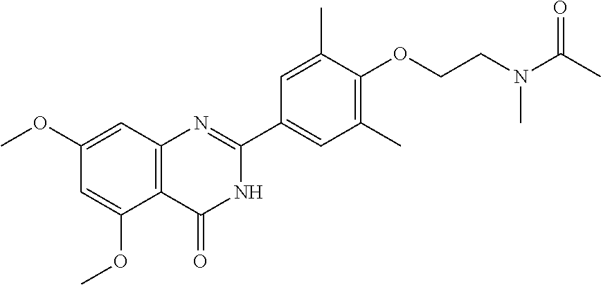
C12=C(C=C(OC)C=C1OC)N=C(C1=CC(C)=C(OCCN(C(C)=O)C)C(C)=C1)NC2=O
